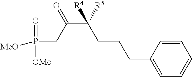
P(CC(C(CCCC1=CC=CC=C1)([R5])[R4])=O)([OMe])(=O)[MeO]
